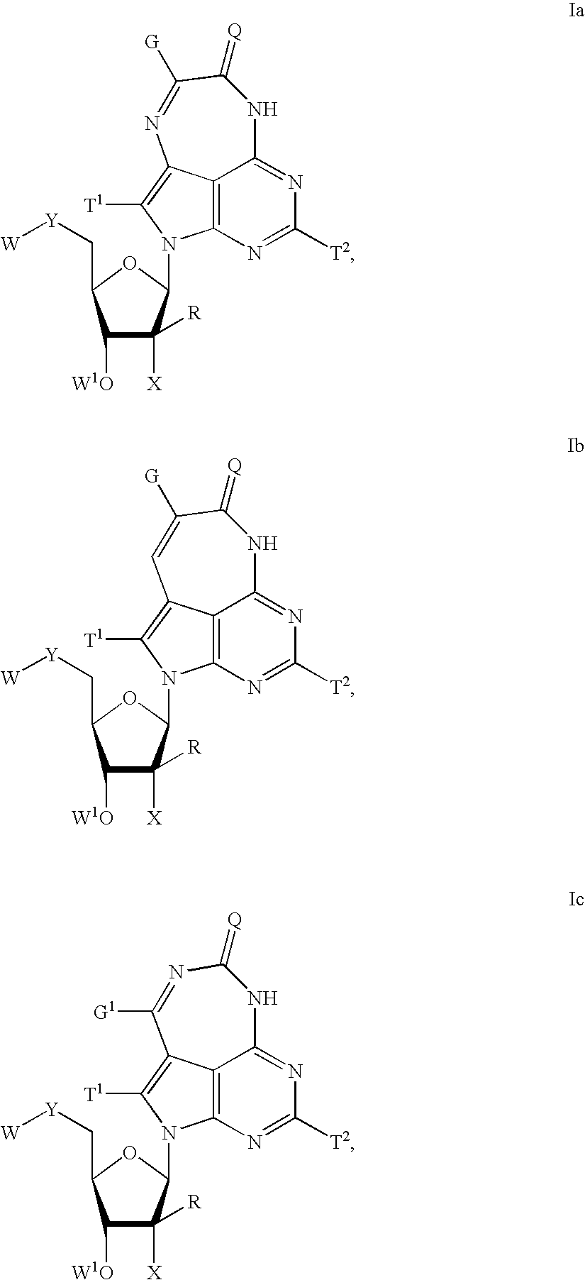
C1([W1O])C([X])([R])C(N2C3=C4C(=C2[T1])N=C([G])C(=[Q])NC4=NC([T2])=N3)OC1C[Y][W].C1([W1O])C([X])([R])C(N2C3=C4C(=C2[T1])C=C([G])C(=[Q])NC4=NC([T2])=N3)OC1C[Y][W].C1([W1O])C([X])([R])C(N2C3=C4C(=C2[T1])C([G1])=NC(=[Q])NC4=NC([T2])=N3)OC1C[Y][W]
